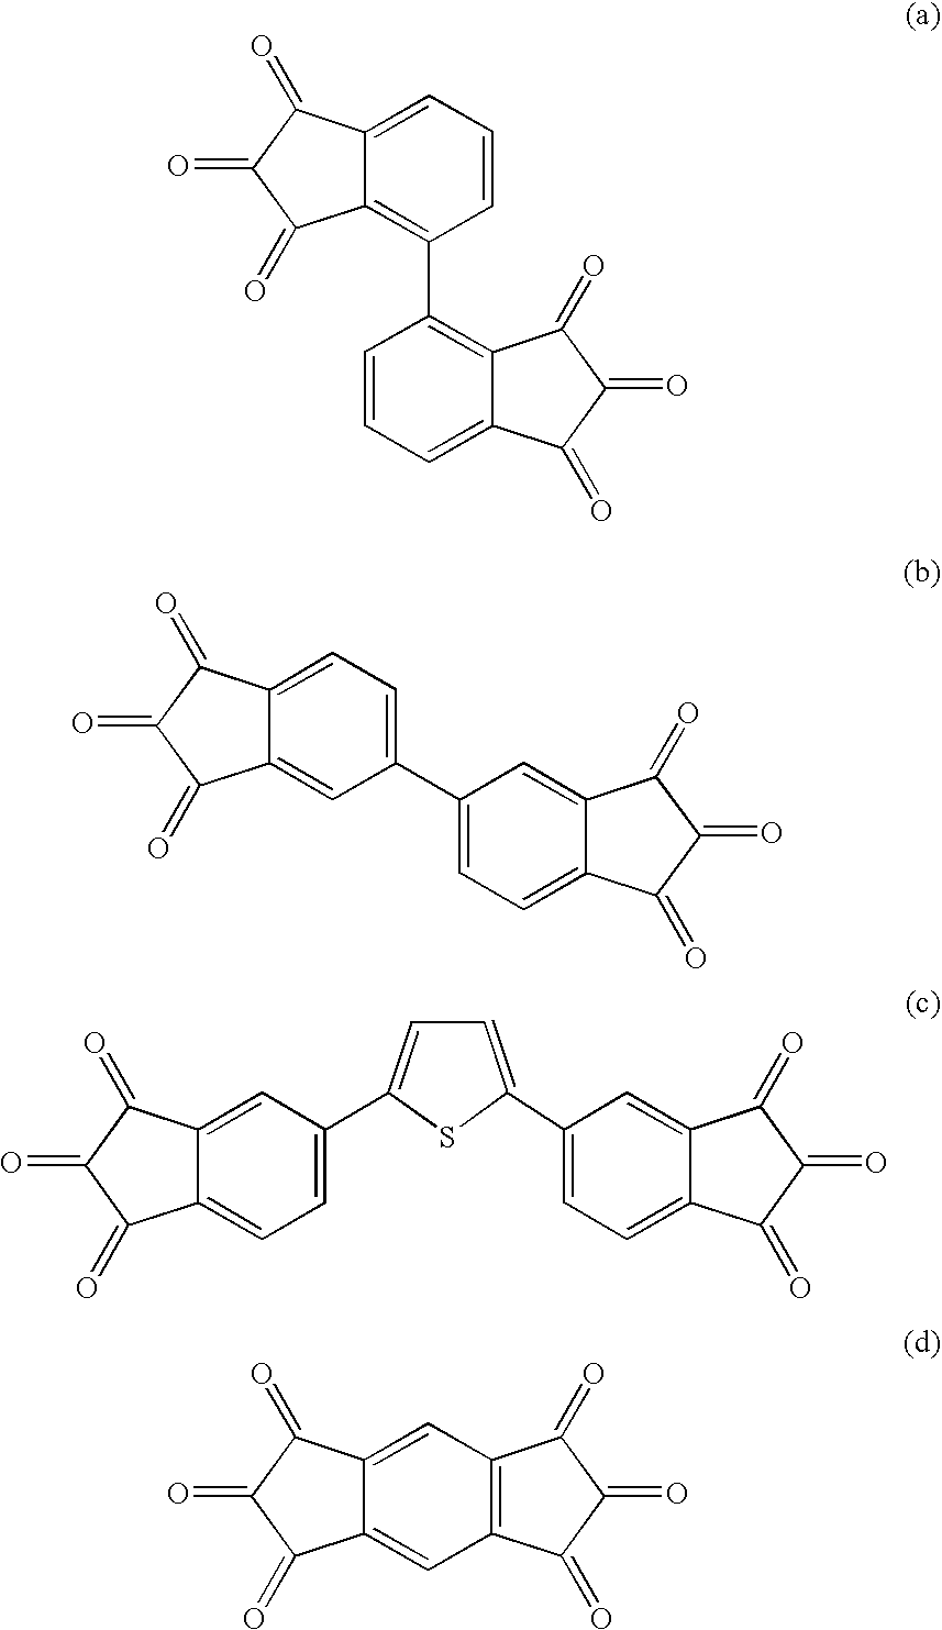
C12=C(C3=C4C(=CC=C3)C(=O)C(=O)C4=O)C=CC=C1C(=O)C(=O)C2=O.C12=CC(C3=CC=C4C(=C3)C(=O)C(=O)C4=O)=CC=C1C(=O)C(=O)C2=O.C12=CC=C(C3=CC=C(C4=CC=C5C(=C4)C(=O)C(=O)C5=O)S3)C=C1C(=O)C(=O)C2=O.C12=CC3=C(C=C1C(=O)C(=O)C2=O)C(=O)C(=O)C3=O
